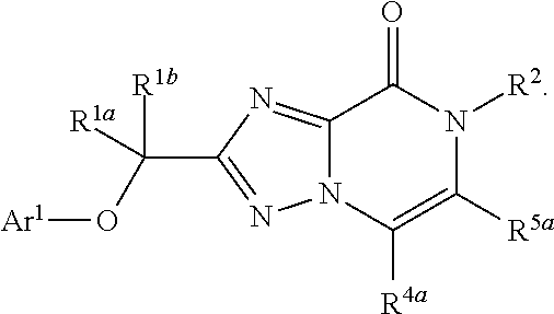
C12=NC(C(O[Ar1])([R1b])[R1a])=NN1C([R4a])=C([R5a])N([R2])C2=O
